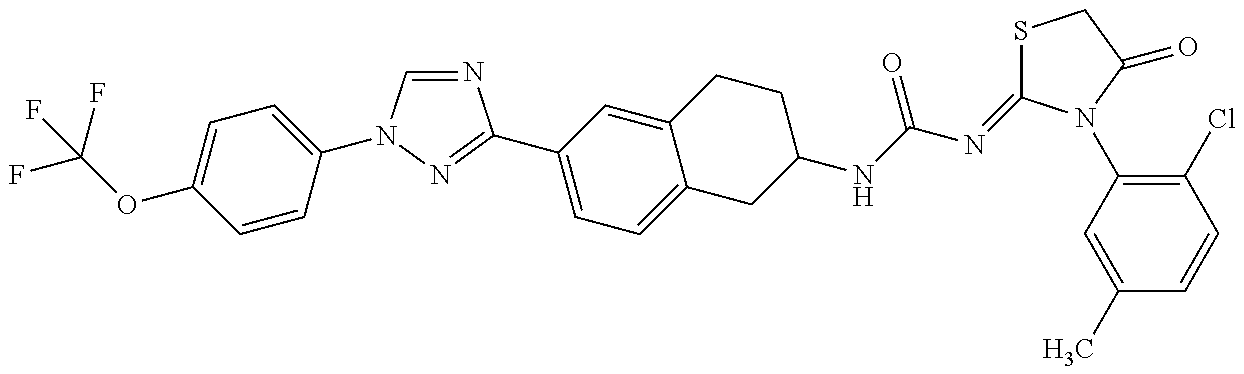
FC(OC1=CC=C(N2C=NC(C3=CC=C4C(=C3)CCC(NC(N=C3SCC(=O)N3C3=C(Cl)C=CC(C)=C3)=O)C4)=N2)C=C1)(F)F
